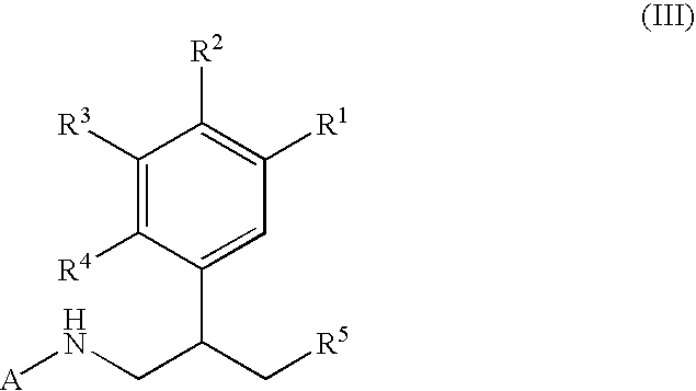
C1([R3])=C([R4])C(C(C[R5])CN[A])=CC([R1])=C1[R2]
